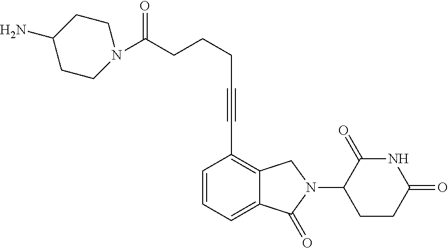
N1C(=O)C(N2CC3=C(C#CCCCC(=O)N4CCC(N)CC4)C=CC=C3C2=O)CCC1=O
